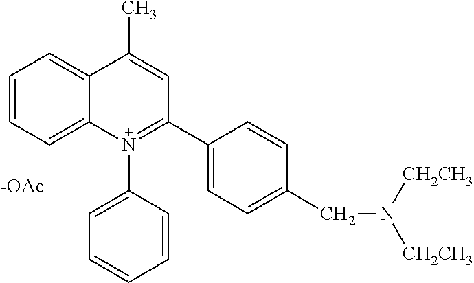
C1=CC=C2C(=C1)C(C)=CC(C1=CC=C(CN([CH2CH3])[CH2CH3])C=C1)=N2C1=CC=CC=C1
